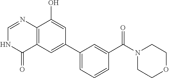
C12=C(C=C(C3=CC=CC(C(N4CCOCC4)=O)=C3)C=C1O)C(=O)NC=N2
